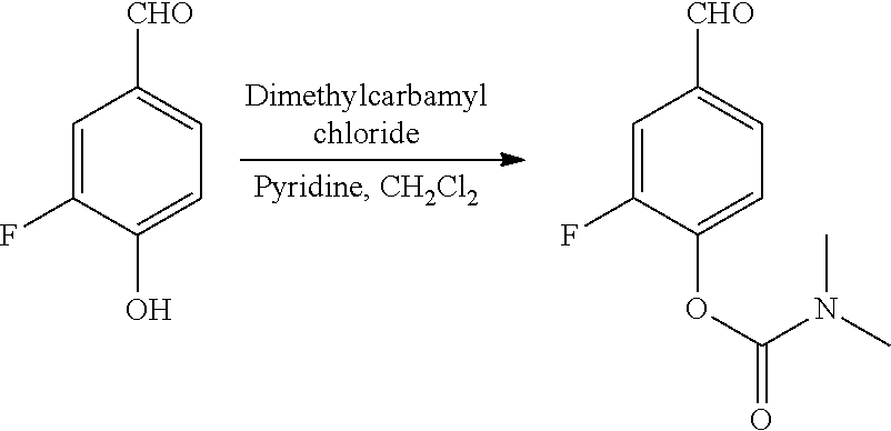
C1=C(F)C(O)=CC=C1[CHO].C1=C(F)C(OC(N(C)C)=O)=CC=C1[CHO]
